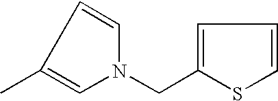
N1(CC2=CC=CS2)C=C(C)C=C1
